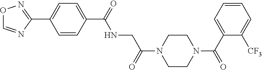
N(CC(N1CCN(C(C2=CC=CC=C2[CF3])=O)CC1)=O)C(=O)C1=CC=C(C2=NOC=N2)C=C1
